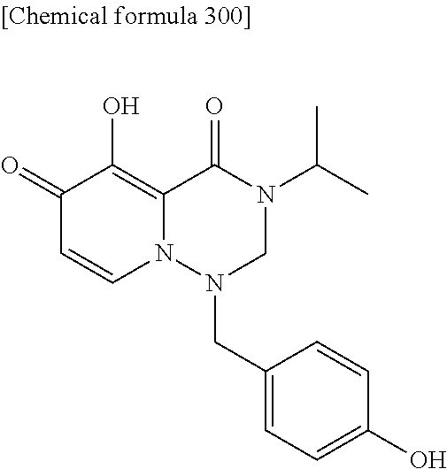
C1(=O)C=CN2C(=C1O)C(=O)N(C(C)C)CN2CC1=CC=C(O)C=C1
